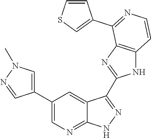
C1(C2=CN=C3C(=C2)C(C2=NC4=C(N2)C=CN=C4C2=CSC=C2)=N[N H]3)=CN(C)N=C1
